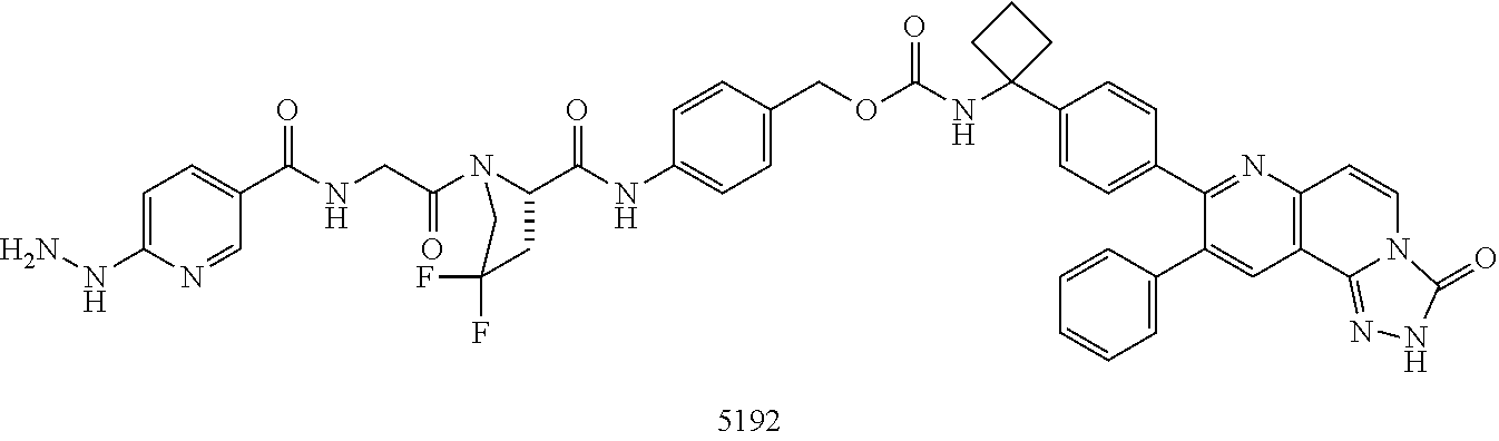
O=C(C1CC(F)(F)CN1C(CNC(C1=CC=C(NN)N=C1)=O)=O)NC1=CC=C(COC(NC2(C3=CC=C(C4=NC5=C(C=C4C4=CC=CC=C4)C4=NNC(=O)N4C=C5)C=C3)CCC2)=O)C=C1
